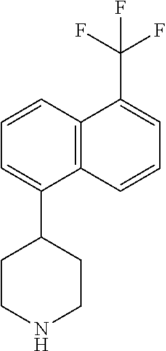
C1CC(C2=CC=CC3=C2C=CC=C3C(F)(F)F)CCN1
